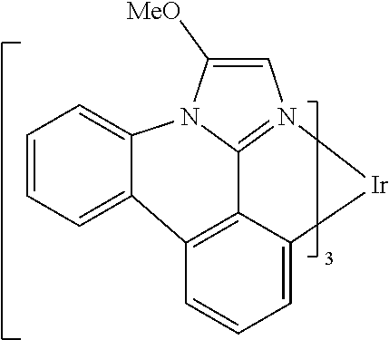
C1=CC=C2C3=C4C5=N(C=C([MeO])N5C2=C1)[Ir]C4=CC=C3
